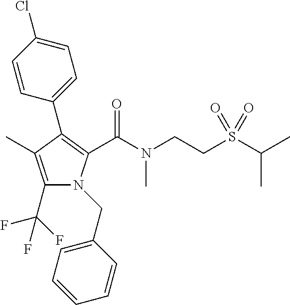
C1(C2=C(C(N(CCS(C(C)C)(=O)=O)C)=O)N(CC3=CC=CC=C3)C(C(F)(F)F)=C2C)=CC=C(Cl)C=C1
